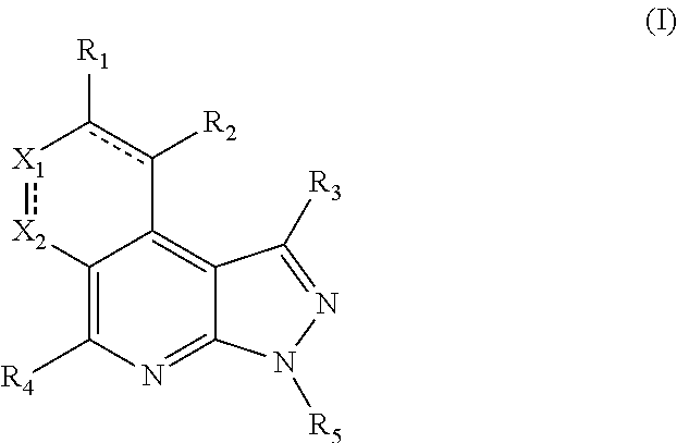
C12=C([R4])N=C3C(=C1c([R2])c([R1])-[X1]:[X2]2)C([R3])=NN3[R5]
